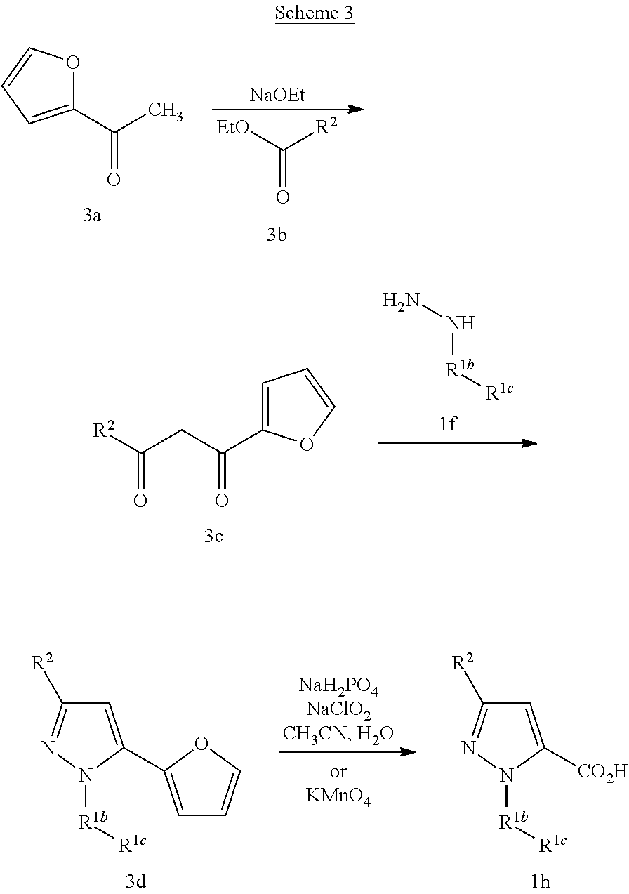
[EtO]C([R2])=O.C1(C(C)=O)=CC=CO1.[NaOEt].N([R1b][R1c])N.C1=C(C(CC([R2])=O)=O)OC=C1.C1=C(C2=CC=CO2)N([R1b][R1c])N=C1[R2].C1=C([CO2H])N([R1b][R1c])N=C1[R2]
